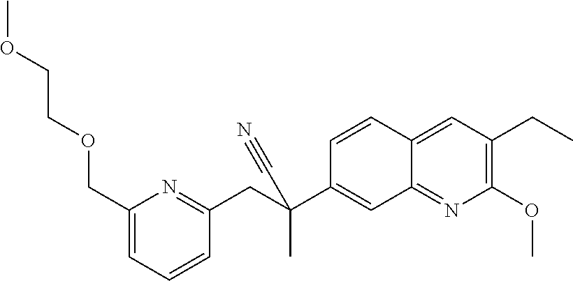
C12=NC(OC)=C(CC)C=C1C=CC(C(CC1=NC(COCCOC)=CC=C1)(C)C#N)=C2
